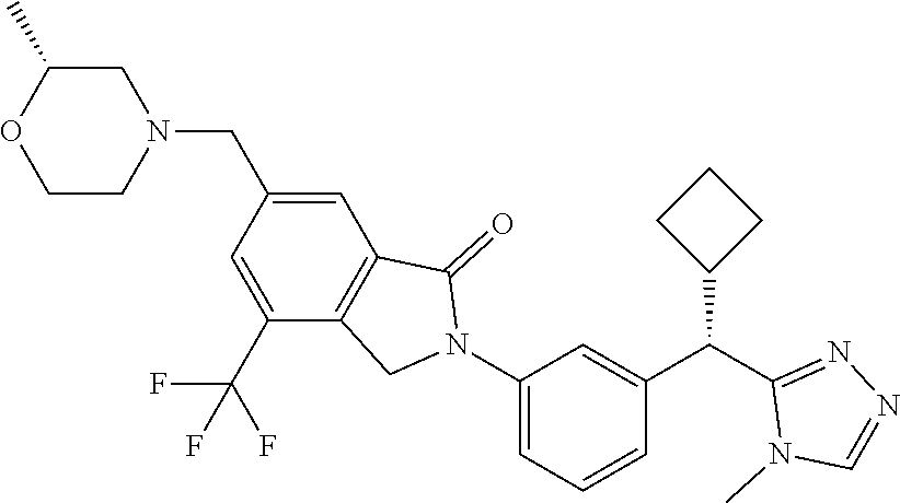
C1(N2C(=O)C3=C(C2)C(C(F)(F)F)=CC(CN2CC(C)OCC2)=C3)=CC=CC(C(C2=NN=CN2C)C2CCC2)=C1
